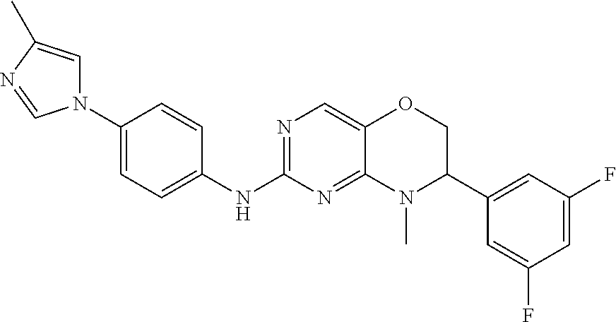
N1=C(NC2=CC=C(N3C=C(C)N=C3)C=C2)N=C2C(=C1)OCC(C1=CC(F)=CC(F)=C1)N2C
